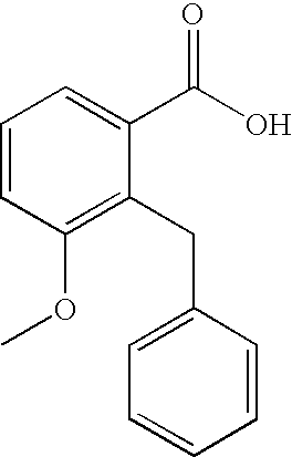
C1(OC)=C(CC2=CC=CC=C2)C(C(O)=O)=CC=C1
